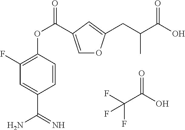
C1=C(C(OC2=C(F)C=C(C(=N)N)C=C2)=O)C=C(CC(C(O)=O)C)O1.FC(C(O)=O)(F)F
